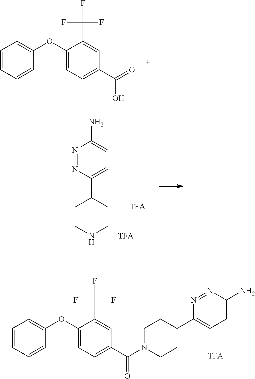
C1=CC=CC(OC2=CC=C(C(O)=O)C=C2C(F)(F)F)=C1.N1=NC(C2CCNCC2)=CC=C1N.C1=CC=CC(OC2=CC=C(C(=O)N3CCC(C4=CC=C(N)N=N4)CC3)C=C2C(F)(F)F)=C1
